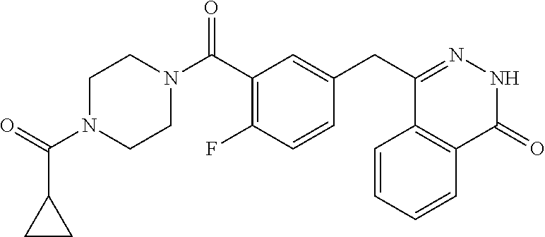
O=C(N1CCN(C(C2=C(F)C=CC(CC3=NNC(=O)C4=C3C=CC=C4)=C2)=O)CC1)C1CC1
